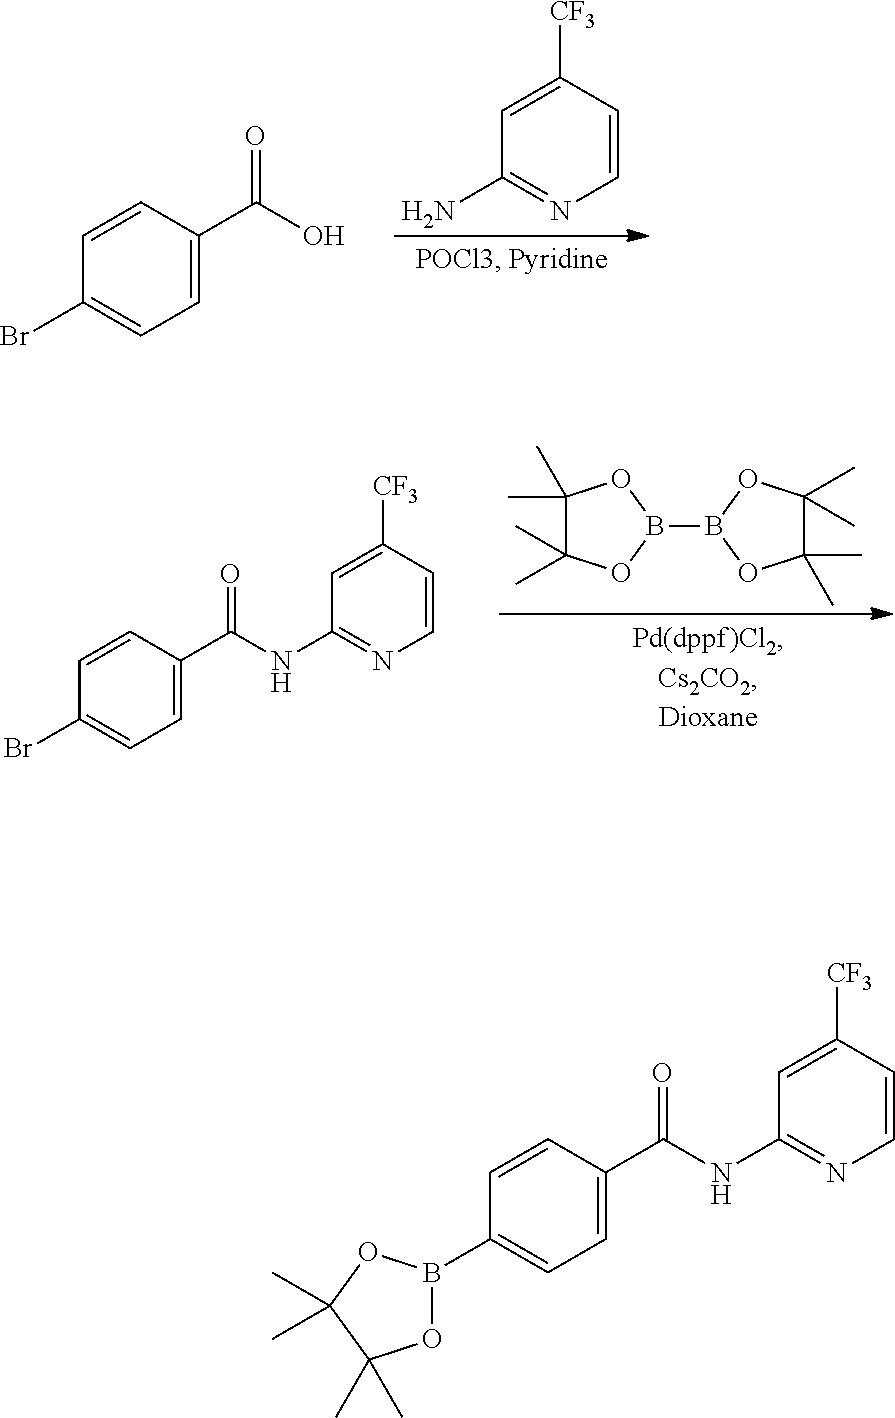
C1=CC([CF3])=CC(N)=N1.C1=C(C(O)=O)C=CC(Br)=C1.C1(C)(C)C(C)(C)OB(B2OC(C)(C)C(C)(C)O2)O1.C1=C(C(NC2=NC=CC([CF3])=C2)=O)C=CC(Br)=C1.C1=C(C(NC2=NC=CC([CF3])=C2)=O)C=CC(B2OC(C)(C)C(C)(C)O2)=C1
